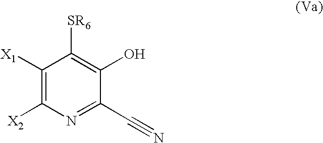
C1([X1])=C([X2])N=C(C#N)C(O)=C1[SR6]
